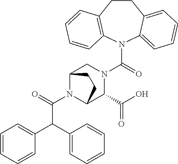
C(C(N1C2C(C(O)=O)N(C(N3C4=CC=CC=C4CCC4=C3C=CC=C4)=O)CC1CC2)=O)(C1=CC=CC=C1)C1=CC=CC=C1
